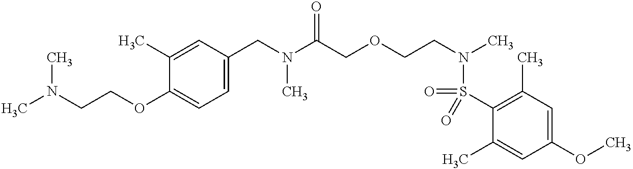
CN(C)CCOC1=CC=C(CN(C)C(=O)COCCN(S(=O)(C2=C(C)C=C(OC)C=C2C)=O)C)C=C1C
